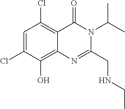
C1=C(Cl)C(O)=C2C(=C1Cl)C(=O)N(C(C)C)C(CNCC)=N2
